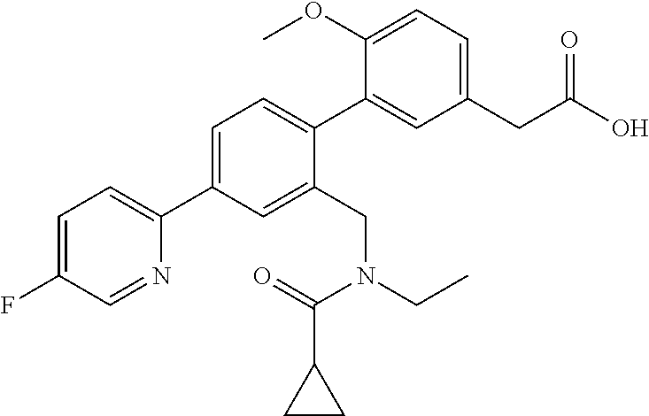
C1=C(C2=CC=C(F)C=N2)C=C(CN(CC)C(=O)C2CC2)C(C2=CC(CC(O)=O)=CC=C2OC)=C1
